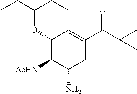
C(C(C1=CC(OC(CC)CC)C([AcHN])C(N)C1)=O)(C)(C)C
